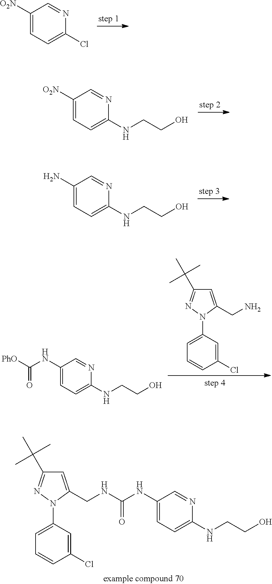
C1([O2N])=CC=C(Cl)N=C1.C1([O2N])=CC=C(NCCO)N=C1.C1(N)=CC=C(NCCO)N=C1.C1=C(N2C(CN)=CC(C(C)(C)C)=N2)C=C(Cl)C=C1.C1(NC([PhO])=O)=CC=C(NCCO)N=C1.C1(NC(NCC2=CC(C(C)(C)C)=NN2C2=CC=CC(Cl)=C2)=O)=CC=C(NCCO)N=C1
